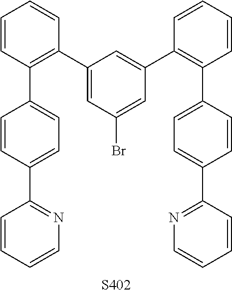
C1=CC=CN=C1C1=CC=C(C2=C(C3=CC(Br)=CC(C4=C(C5=CC=C(C6=NC=CC=C6)C=C5)C=CC=C4)=C3)C=CC=C2)C=C1.[S402]
